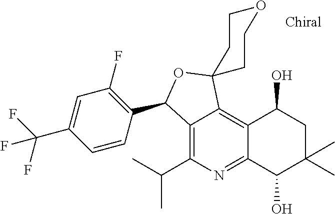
C12=C(C(C)C)N=C3C(=C1C1(OC2C2=C(F)C=C(C(F)(F)F)C=C2)CCOCC1)C(O)CC(C)(C)C3O
